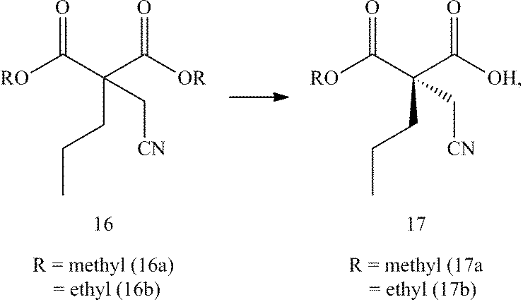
[RO]C(=O)C(CCC)(C([OR])=O)C[CN].[RO]C(=O)C(CCC)(C([OH])=O)C[CN]
